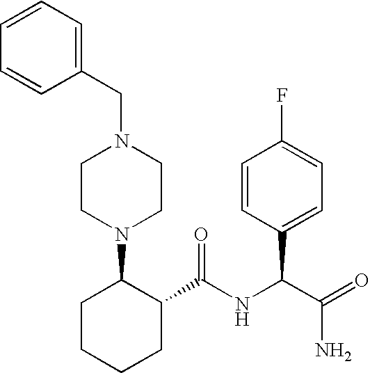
C1(CN2CCN(C3CCCCC3C(NC(C(=O)N)C3=CC=C(F)C=C3)=O)CC2)=CC=CC=C1
